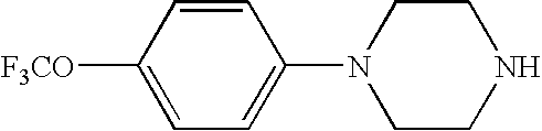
C1=C([F3CO])C=CC(N2CCNCC2)=C1
